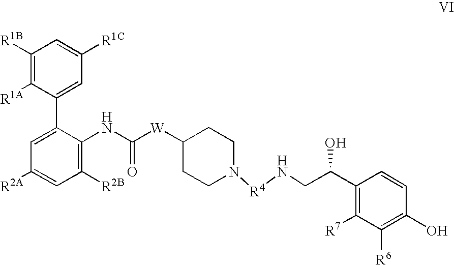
C1(C2=CC([R2A])=CC([R2B])=C2NC(=O)[W]C2CCN([R4]NCC(O)C3=C([R7])C([R6])=C(O)C=C3)CC2)=CC([R1C])=CC([R1B])=C1[R1A]
